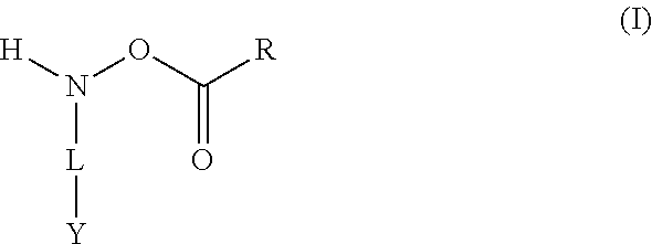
[L](N([H])OC([R])=O)[Y]
